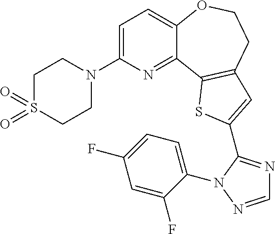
C1=C(N2CCS(=O)(=O)CC2)N=C2C(=C1)OCCC1=C2SC(C2=NC=NN2C2=CC=C(F)C=C2F)=C1
